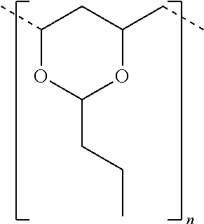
C1(C)CC(CC)OC(CCC)O1
